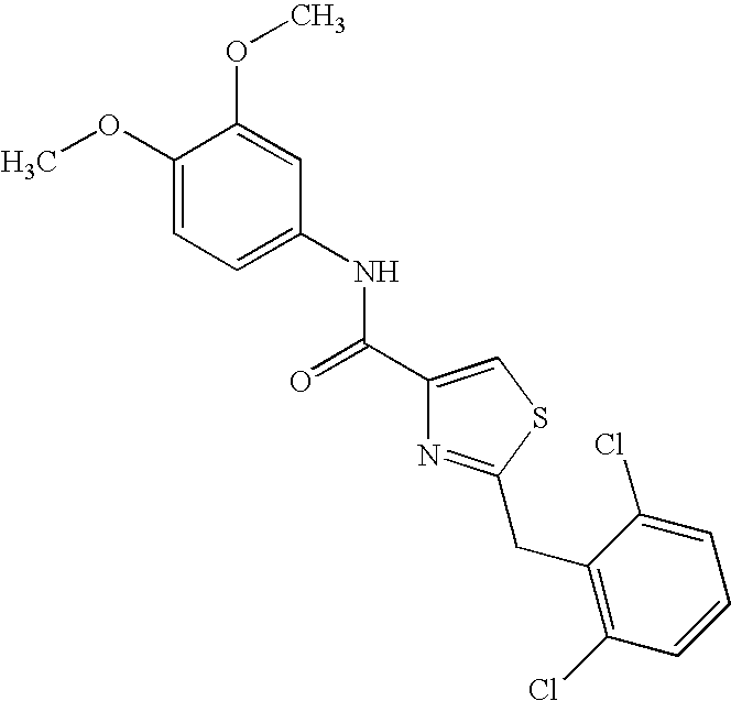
C1(OC)=CC=C(NC(C2=CSC(CC3=C(Cl)C=CC=C3Cl)=N2)=O)C=C1OC
